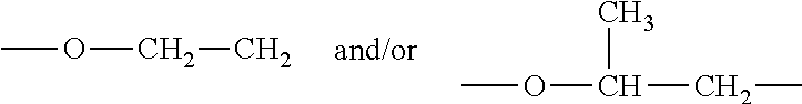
COCC.COC(C)CC
